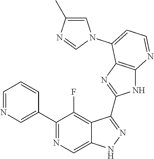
C1=NC=C(C2=NC=C3C(=C2F)C(C2=NC4=C(N2)N=CC=C4N2C=C(C)N=C2)=NN3)C=C1
